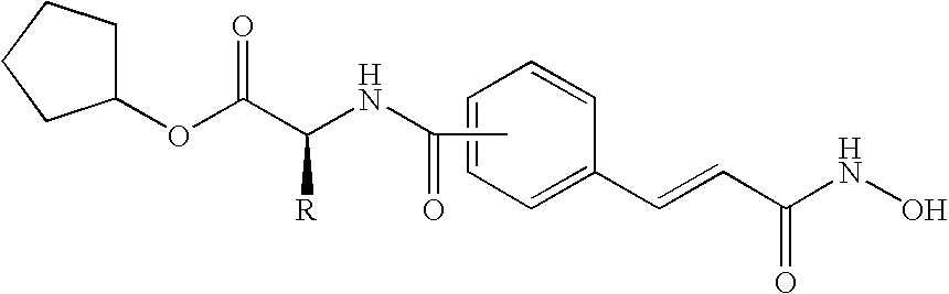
C1(OC(C(NC(C)=O)[R])=O)CCCC1.C1=CC=C(C=CC(NO)=O)C=C1
